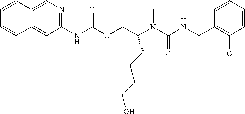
C1=CC(CNC(N(C(COC(NC2=NC=C3C(=C2)C=CC=C3)=O)CCCCO)C)=O)=C(Cl)C=C1
